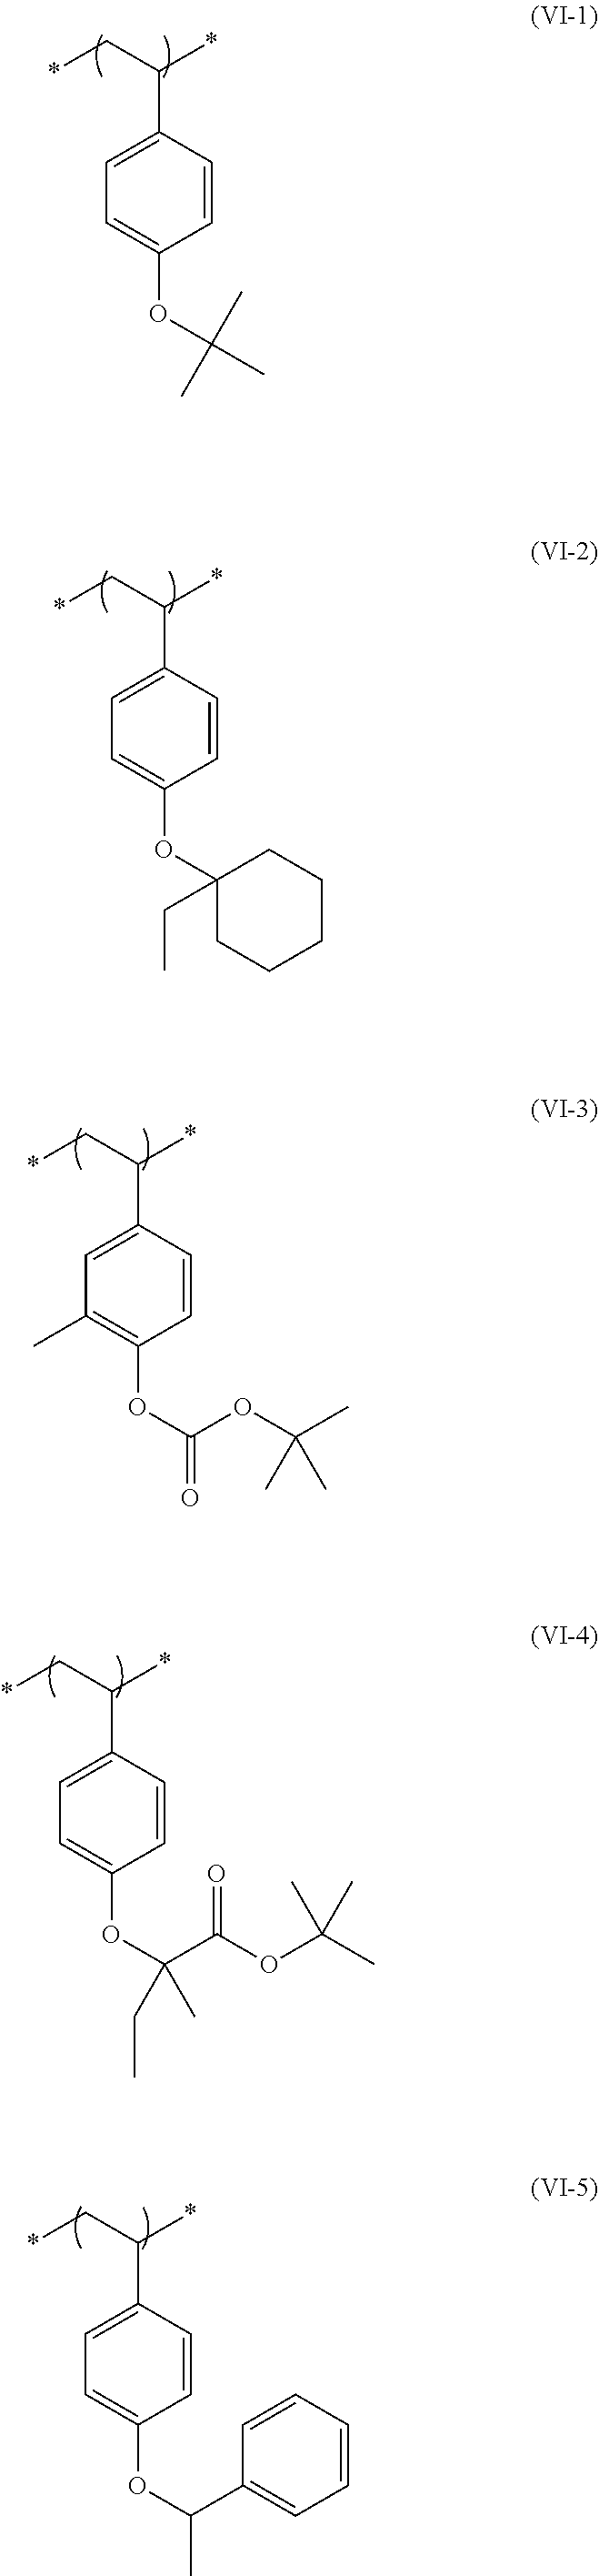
C1=C(C(C*)*)C=CC(OC(C)(C)C)=C1.C1=C(C(C*)*)C=CC(OC2(CC)CCCCC2)=C1.C1=C(C(C*)*)C=CC(OC(OC(C)(C)C)=O)=C1C.C1=C(C(C*)*)C=CC(OC(C(=O)OC(C)(C)C)(CC)C)=C1.C1=C(C(C*)*)C=CC(OC(C2=CC=CC=C2)C)=C1
